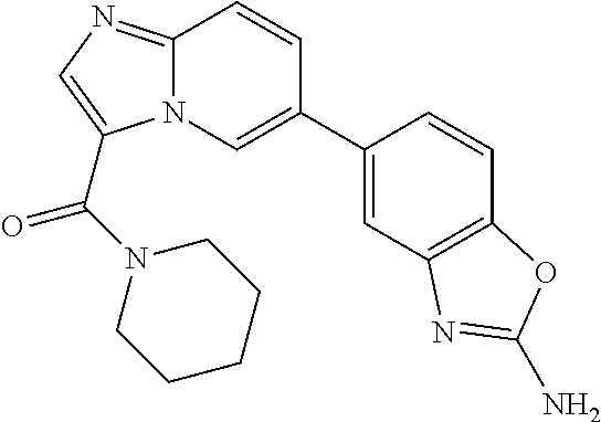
C12=NC=C(C(N3CCCCC3)=O)N1C=C(C1=CC3=C(C=C1)OC(N)=N3)C=C2
